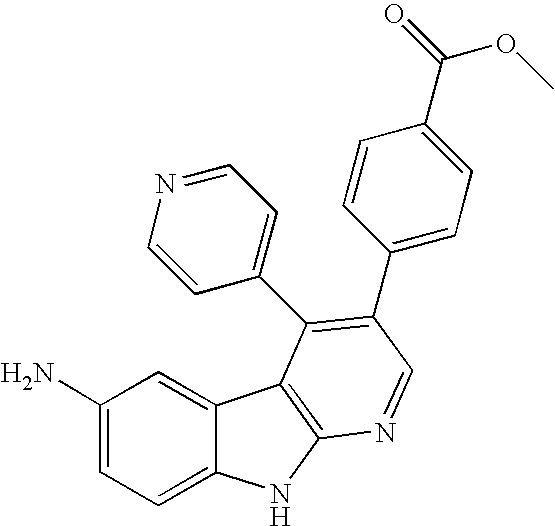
C1(N)=CC=C2C(=C1)C1=C(N2)N=CC(C2=CC=C(C(=O)OC)C=C2)=C1C1=CC=NC=C1
